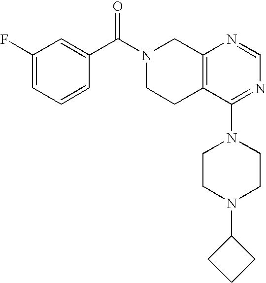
C1(F)=CC=CC(C(N2CCC3=C(C2)N=CN=C3N2CCN(C3CCC3)CC2)=O)=C1
